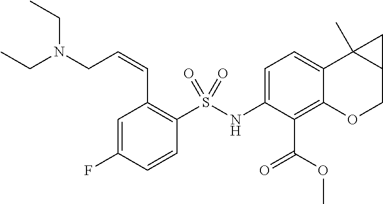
C1(NS(C2=C(C=CCN(CC)CC)C=C(F)C=C2)(=O)=O)=CC=C2C(=C1C(=O)OC)OCC1C2(C)C1
